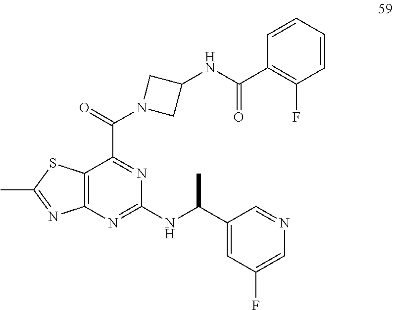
C12=C(N=C(NC(C3=CC(F)=CN=C3)C)N=C1C(=O)N1CC(NC(C3=C(F)C=CC=C3)=O)C1)N=C(C)S2
